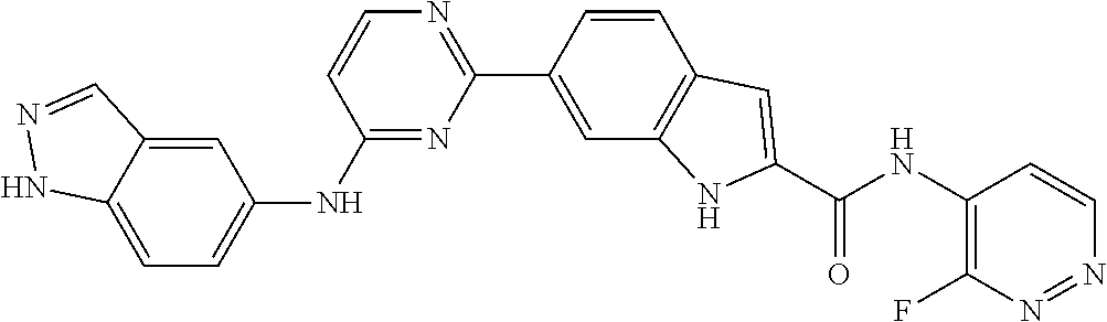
C1(NC2=CC=C3C(=C2)C=NN3)=NC(C2=CC3=C(C=C2)C=C(C(NC2=C(F)N=NC=C2)=O)N3)=NC=C1
